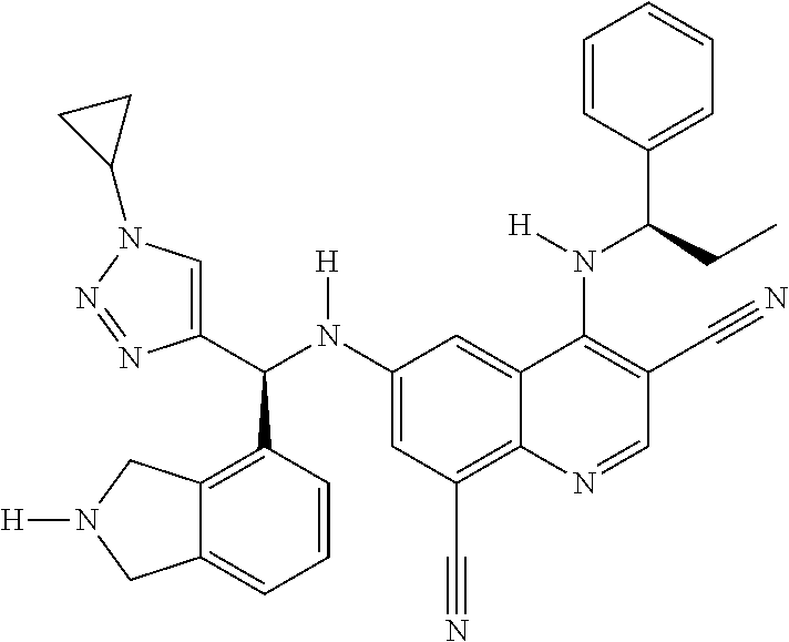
C1(N(C(C2=CN(C3CC3)N=N2)C2=C3C(=CC=C2)CN([H])C3)[H])=CC(C#N)=C2C(=C1)C(N(C(C1=CC=CC=C1)CC)[H])=C(C#N)C=N2
